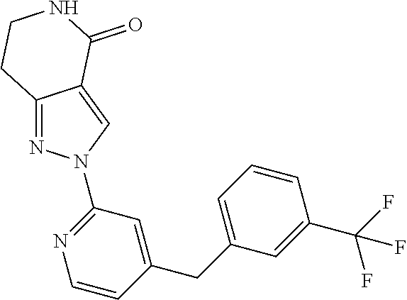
N1=C2C(=CN1C1=NC=CC(CC3=CC=CC(C(F)(F)F)=C3)=C1)C(=O)NCC2
